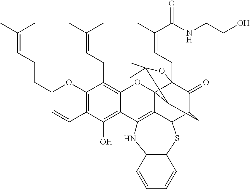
C12=C(C(O)=C3C(=C1CC=C(C)C)OC14C5=C3NC3=C(SC5C5C(=O)C1(CC=C(C(=O)NCCO)C)OC(C)(C)C4C5)C=CC=C3)C=CC(CCC=C(C)C)(C)O2
